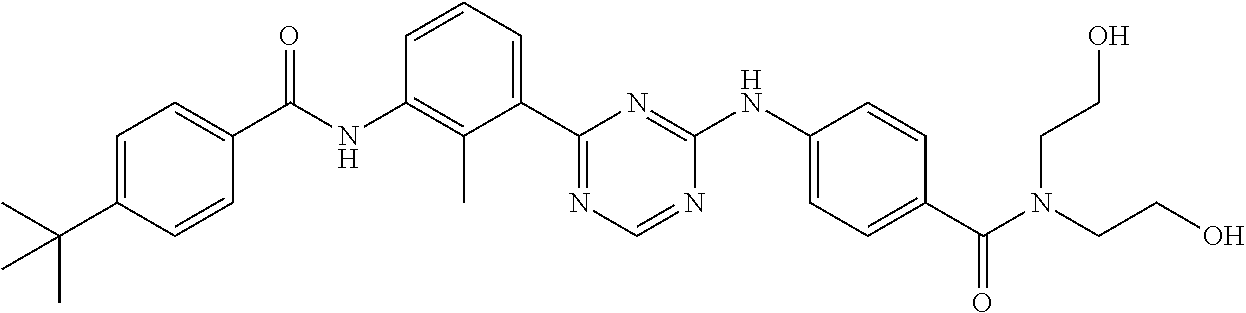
N(C1=C(C)C(C2=NC=NC(NC3=CC=C(C(N(CCO)CCO)=O)C=C3)=N2)=CC=C1)C(=O)C1=CC=C(C(C)(C)C)C=C1
